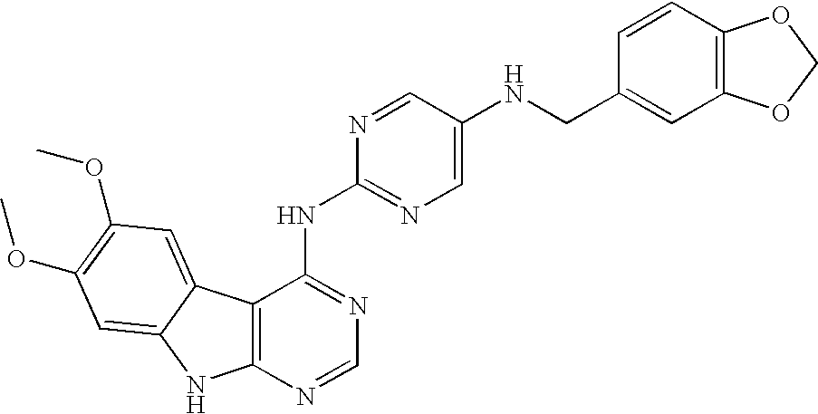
C12=C(N=CN=C1NC1=NC=C(NCC3=CC4=C(C=C3)OCO4)C=N1)NC1=CC(OC)=C(OC)C=C21
